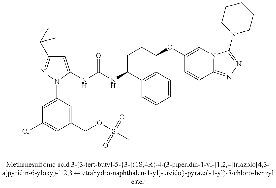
C1=C(NC(NC2C3=C(C(OC4=CN5C(=NN=C5N5CCCCC5)C=C4)CC2)C=CC=C3)=O)N(C2=CC(Cl)=CC(COS(=O)(=O)C)=C2)N=C1C(C)(C)C
